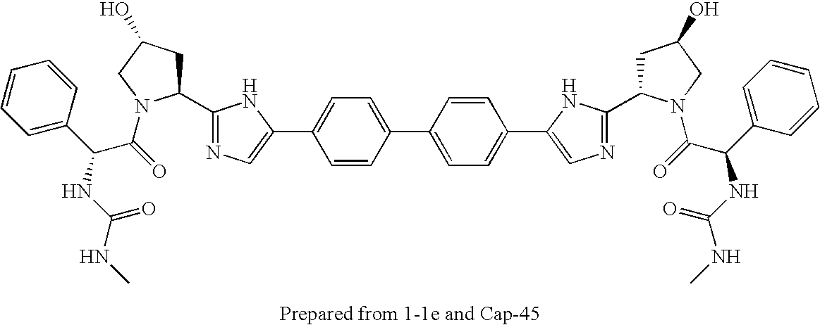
C1(C2CC(O)CN2C(=O)C(C2=CC=CC=C2)NC(NC)=O)=NC=C(C2=CC=C(C3=CC=C(C4=CN=C(C5CC(O)CN5C(=O)C(C5=CC=CC=C5)NC(NC)=O)N4)C=C3)C=C2)N1
